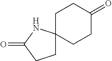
C1C2(CCC(=O)C1)CCC(=O)N2
